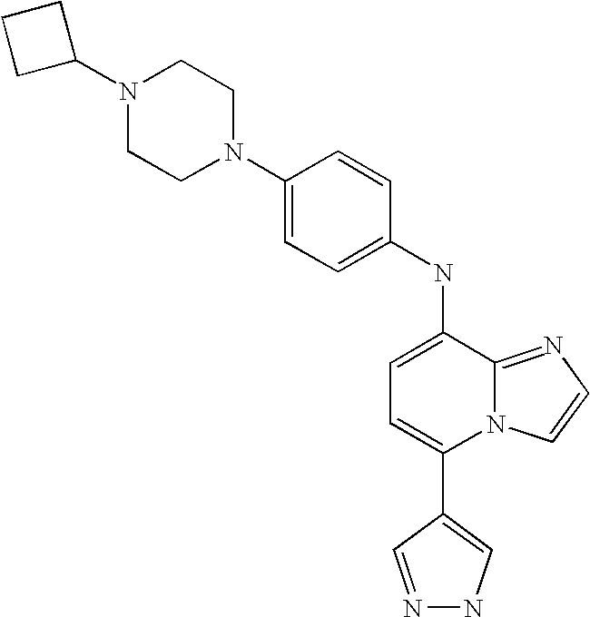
C1(NC2=CC=C(C3=CNN=C3)N3C2=NC=C3)=CC=C(N2CCN(C3CCC3)CC2)C=C1
